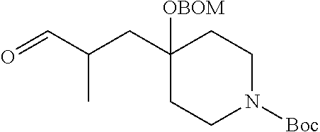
C1([OBOM])(CC(C=O)C)CCN([Boc])CC1
